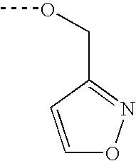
C1=CC(COC)=NO1
